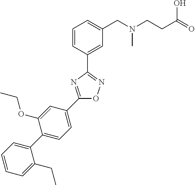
C1=CC(C2=NOC(C3=CC=C(C4=CC=CC=C4CC)C(OCC)=C3)=N2)=CC(CN(CCC(=O)O)C)=C1
